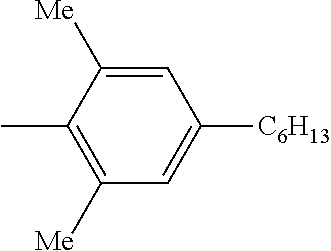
C1([Me])=C(C)C([Me])=CC([C6H13])=C1
